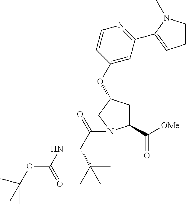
C1(OC2CC(C([OMe])=O)N(C(=O)C(NC(=O)OC(C)(C)C)C(C)(C)C)C2)=CC(C2=CC=CN2C)=NC=C1
